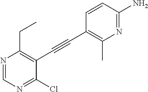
N1=CN=C(Cl)C(C#CC2=C(C)N=C(N)C=C2)=C1CC
